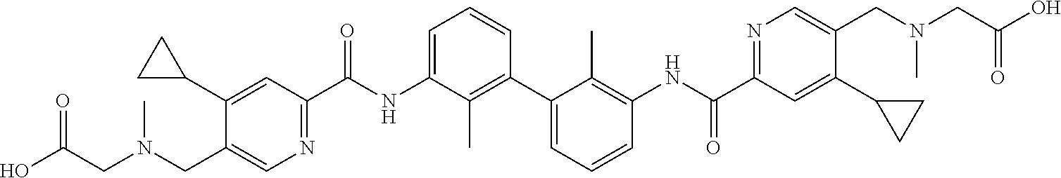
C1(C2CC2)=CC(C(NC2=CC=CC(C3=CC=CC(NC(C4=NC=C(CN(CC(O)=O)C)C(C5CC5)=C4)=O)=C3C)=C2C)=O)=NC=C1CN(CC(O)=O)C
